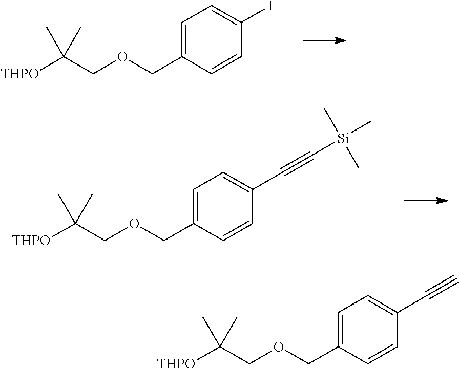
[THPO]C(COCC1=CC=C(I)C=C1)(C)C.[THPO]C(COCC1=CC=C(C#C[Si](C)(C)C)C=C1)(C)C.[THPO]C(COCC1=CC=C(C#C)C=C1)(C)C
